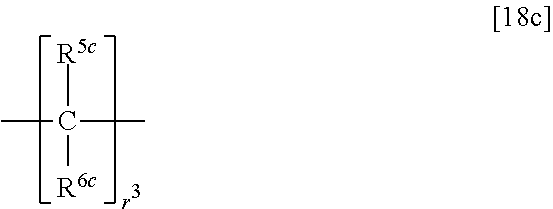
[R5c]C(C)(C)[R6c]
